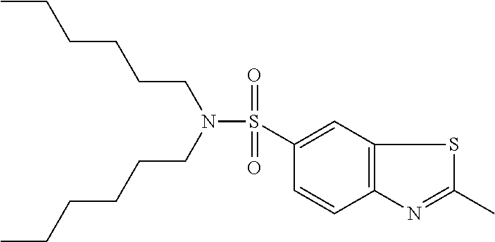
CCCCCCN(CCCCCC)S(C1=CC2=C(C=C1)N=C(C)S2)(=O)=O
